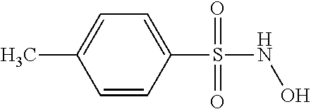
C1=CC(S(NO)(=O)=O)=CC=C1C
